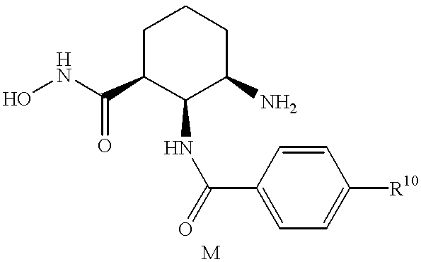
ONC(=O)C1C(NC(=O)C2=CC=C([R10])C=C2)C(N)CCC1
